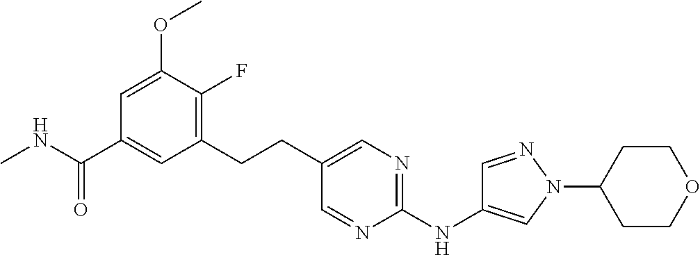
C1=C(OC)C(F)=C(CCC2=CN=C(NC3=CN(C4CCOCC4)N=C3)N=C2)C=C1C(NC)=O
